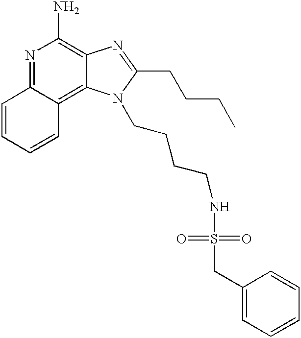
N1=C2C(=C3C(=C1N)N=C(CCCC)N3CCCCNS(=O)(=O)CC1=CC=CC=C1)C=CC=C2
